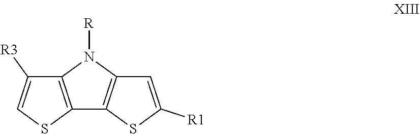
C12=C(SC=C1[R3])C1=C(N2[R])C=C([R1])S1
